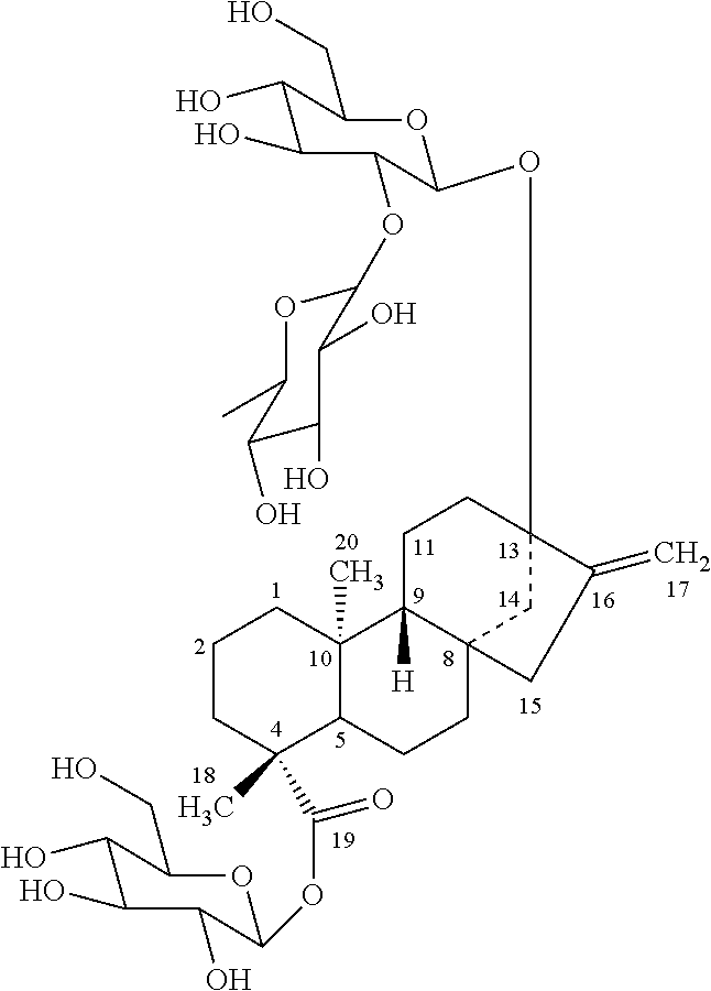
C1CCC(C)(C(OC2C(O)C(O)C(O)C(CO)O2)=O)C2C1(C)C1([H])C3(CC2)CC(OC2C(OC4C(O)C(O)C(O)C(C)O4)C(O)C(O)C(CO)O2)(CC1)C(=C)C3
